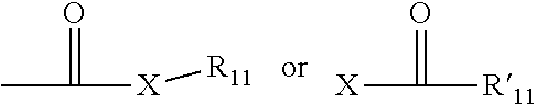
CC(=O)[X][R11].[X]C(=O)[R11]
